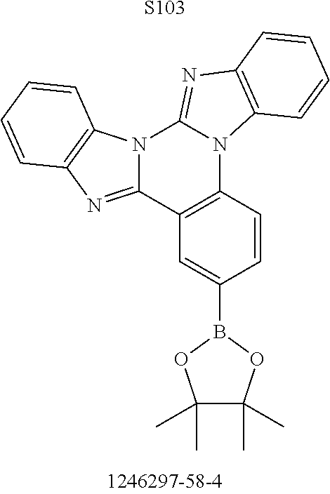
[S103].C1(B2OC(C)(C)C(C)(C)O2)=CC2=C(C=C1)N1C(=NC3=C1C=CC=C3)N1C2=NC2=C1C=CC=C2
